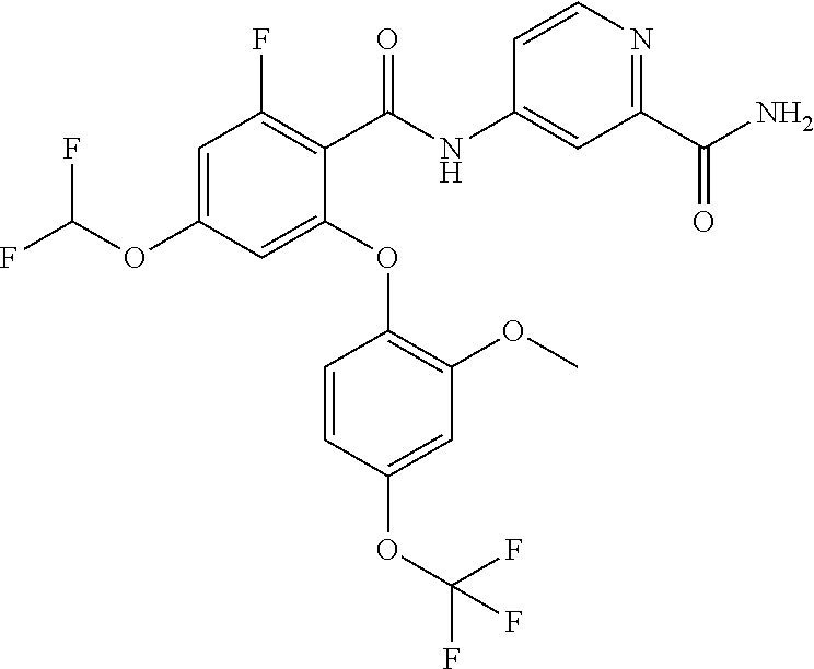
C1=C(OC(F)F)C=C(OC2=C(OC)C=C(OC(F)(F)F)C=C2)C(C(NC2=CC(C(=O)N)=NC=C2)=O)=C1F
